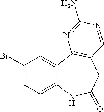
C1(Br)=CC=C2C(=C1)C1=C(CC(=O)N2)C=NC(N)=N1
